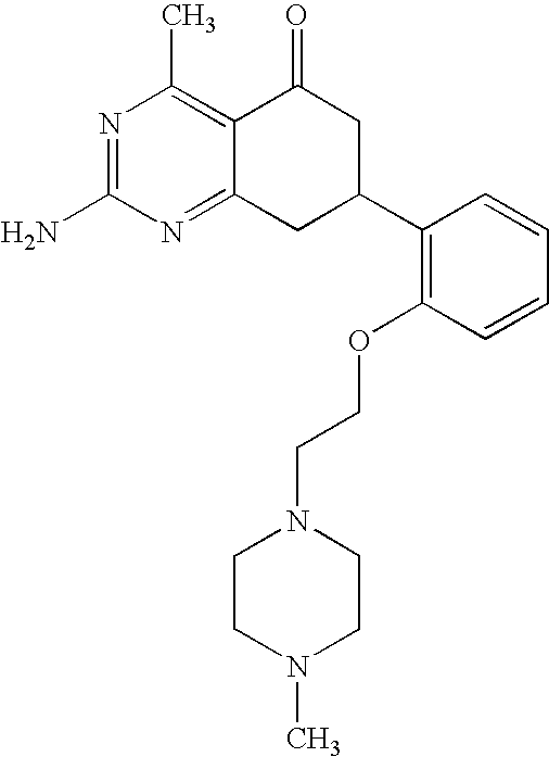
C12=NC(N)=NC(C)=C1C(=O)CC(C1=C(OCCN3CCN(C)CC3)C=CC=C1)C2
